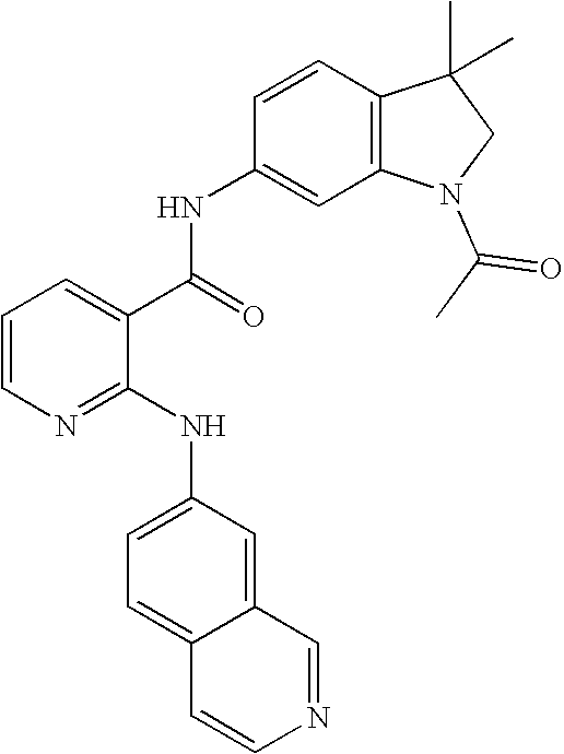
C1=CN=C(NC2=CC=C3C(=C2)C=NC=C3)C(C(=O)NC2=CC3=C(C=C2)C(C)(C)CN3C(C)=O)=C1
